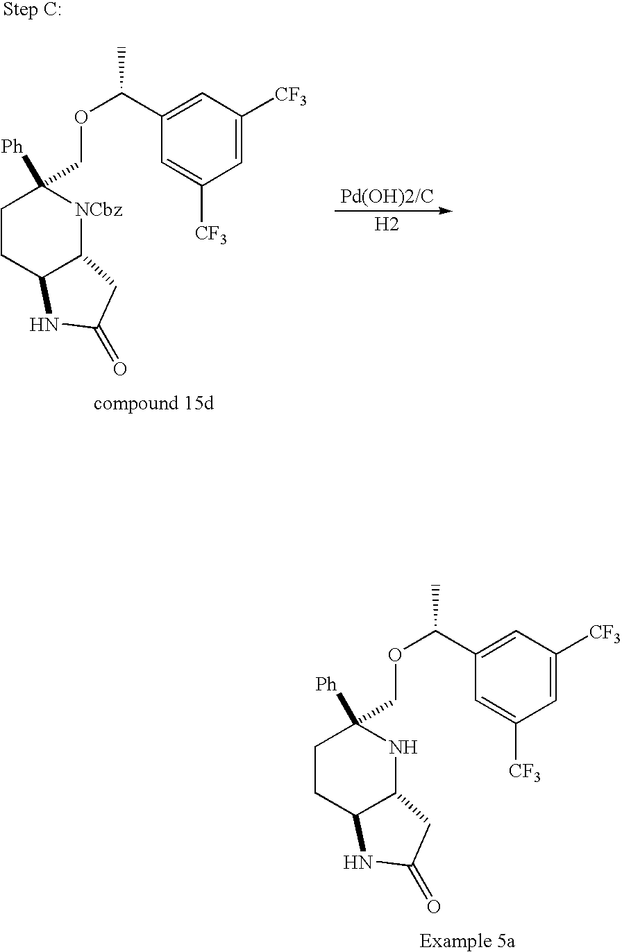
C1=C([CF3])C=C(C(OCC2([Ph])CCC3C(N2)CC(=O)N3)C)C=C1[CF3].C1=C([CF3])C=C(C(OCC2([Ph])CCC3C([NCbz]2)CC(=O)N3)C)C=C1[CF3].[H2]
